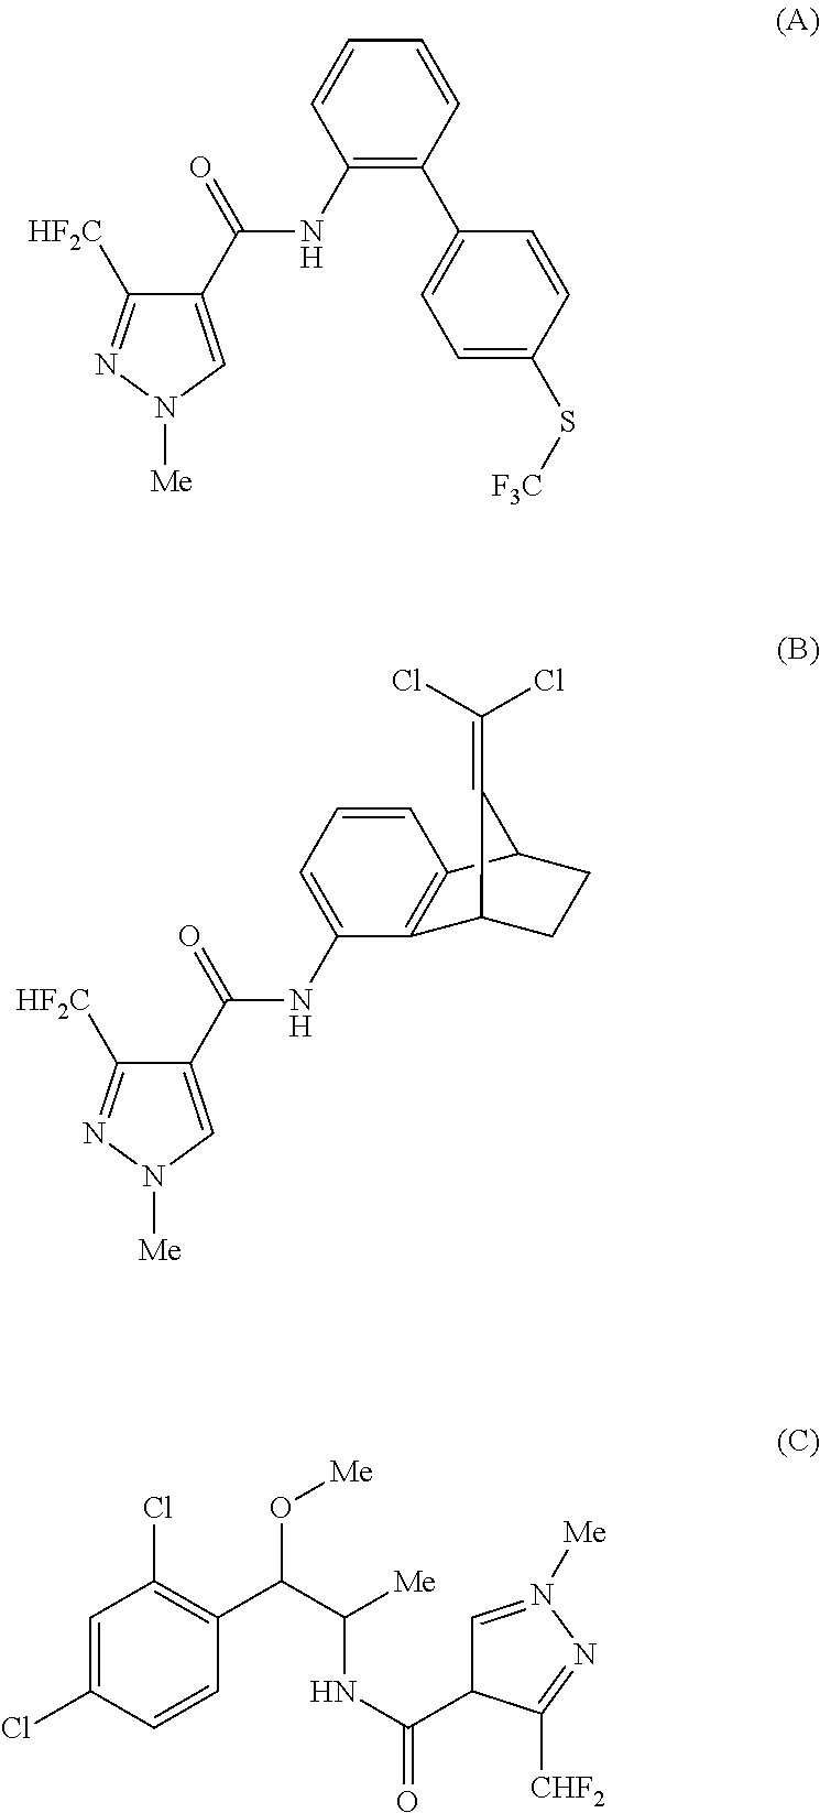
C1(NC(C2=CN([Me])N=C2[HF2C])=O)=C(C2=CC=C(S[F3C])C=C2)C=CC=C1.C1(NC(C2=CN([Me])N=C2[HF2C])=O)=CC=CC2=C1C1CCC2C1=C(Cl)Cl.C1=C(Cl)C=CC(C(C([Me])NC(=O)C2C=N([Me])N=C2[CHF2])O[Me])=C1Cl
